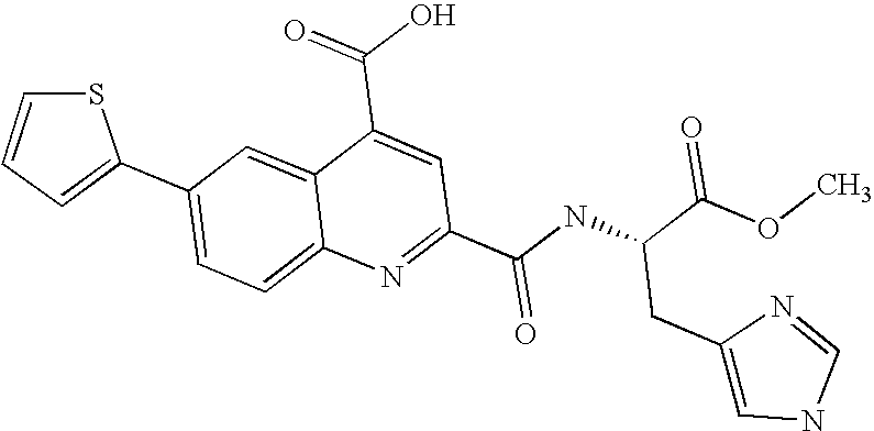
C1(C2=CC=C3C(=C2)C(C(O)=O)=CC(C(NC(C(=O)OC)CC2=CNC=N2)=O)=N3)=CC=CS1
